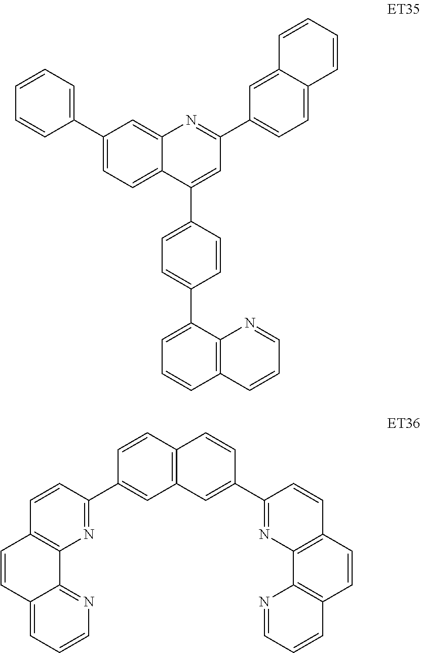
C1=C(C2=CC(C3=CC=C4C(=C3)C=CC=C4)=NC3=CC(C4=CC=CC=C4)=CC=C23)C=CC(C2=CC=CC3=C2N=CC=C3)=C1.C12=C(C=CC(C3=NC4=C(C=C3)C=CC3=CC=CN=C43)=C1)C=CC(C1=NC3=C(C=C1)C=CC1=C3N=CC=C1)=C2
